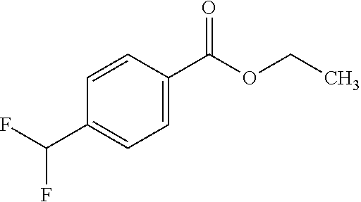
C1=CC(C(=O)OCC)=CC=C1C(F)F
